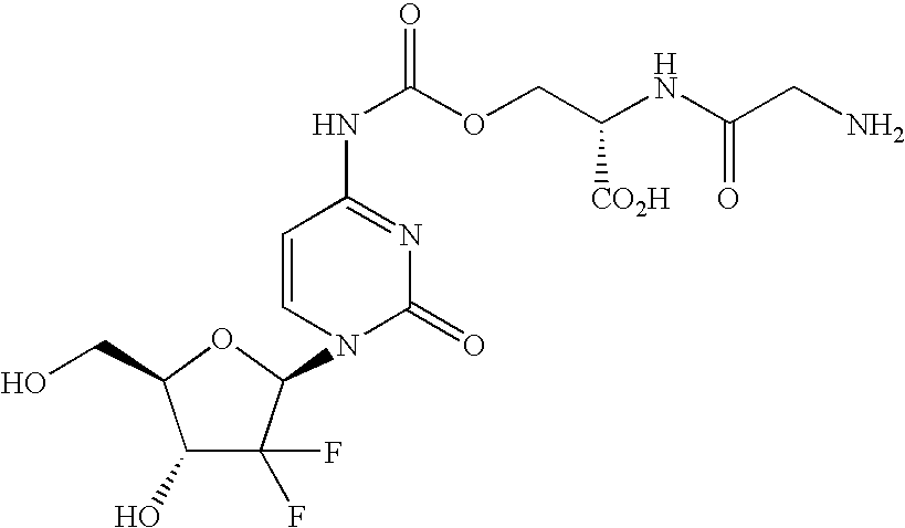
C1(O)C(F)(F)C(N2C(=O)N=C(NC(OCC(NC(CN)=O)[CO2H])=O)C=C2)OC1CO
